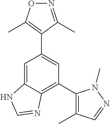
C1(C2=C(C)C=NN2C)=C2C(=CC(C3=C(C)ON=C3C)=C1)NC=N2
